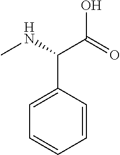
C1=C(C(NC)C(=O)O)C=CC=C1
